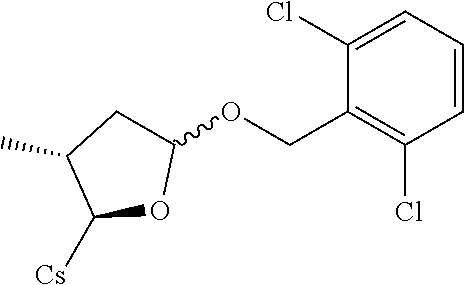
C1(Cl)=CC=CC(Cl)=C1COC1CC(C)C([Cs])O1
